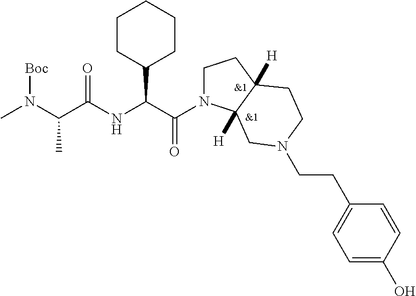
CN(C(C(NC(C(=O)N1CCC2([H])C1([H])CN(CCC1=CC=C(O)C=C1)CC2)C1CCCCC1)=O)C)[Boc]
